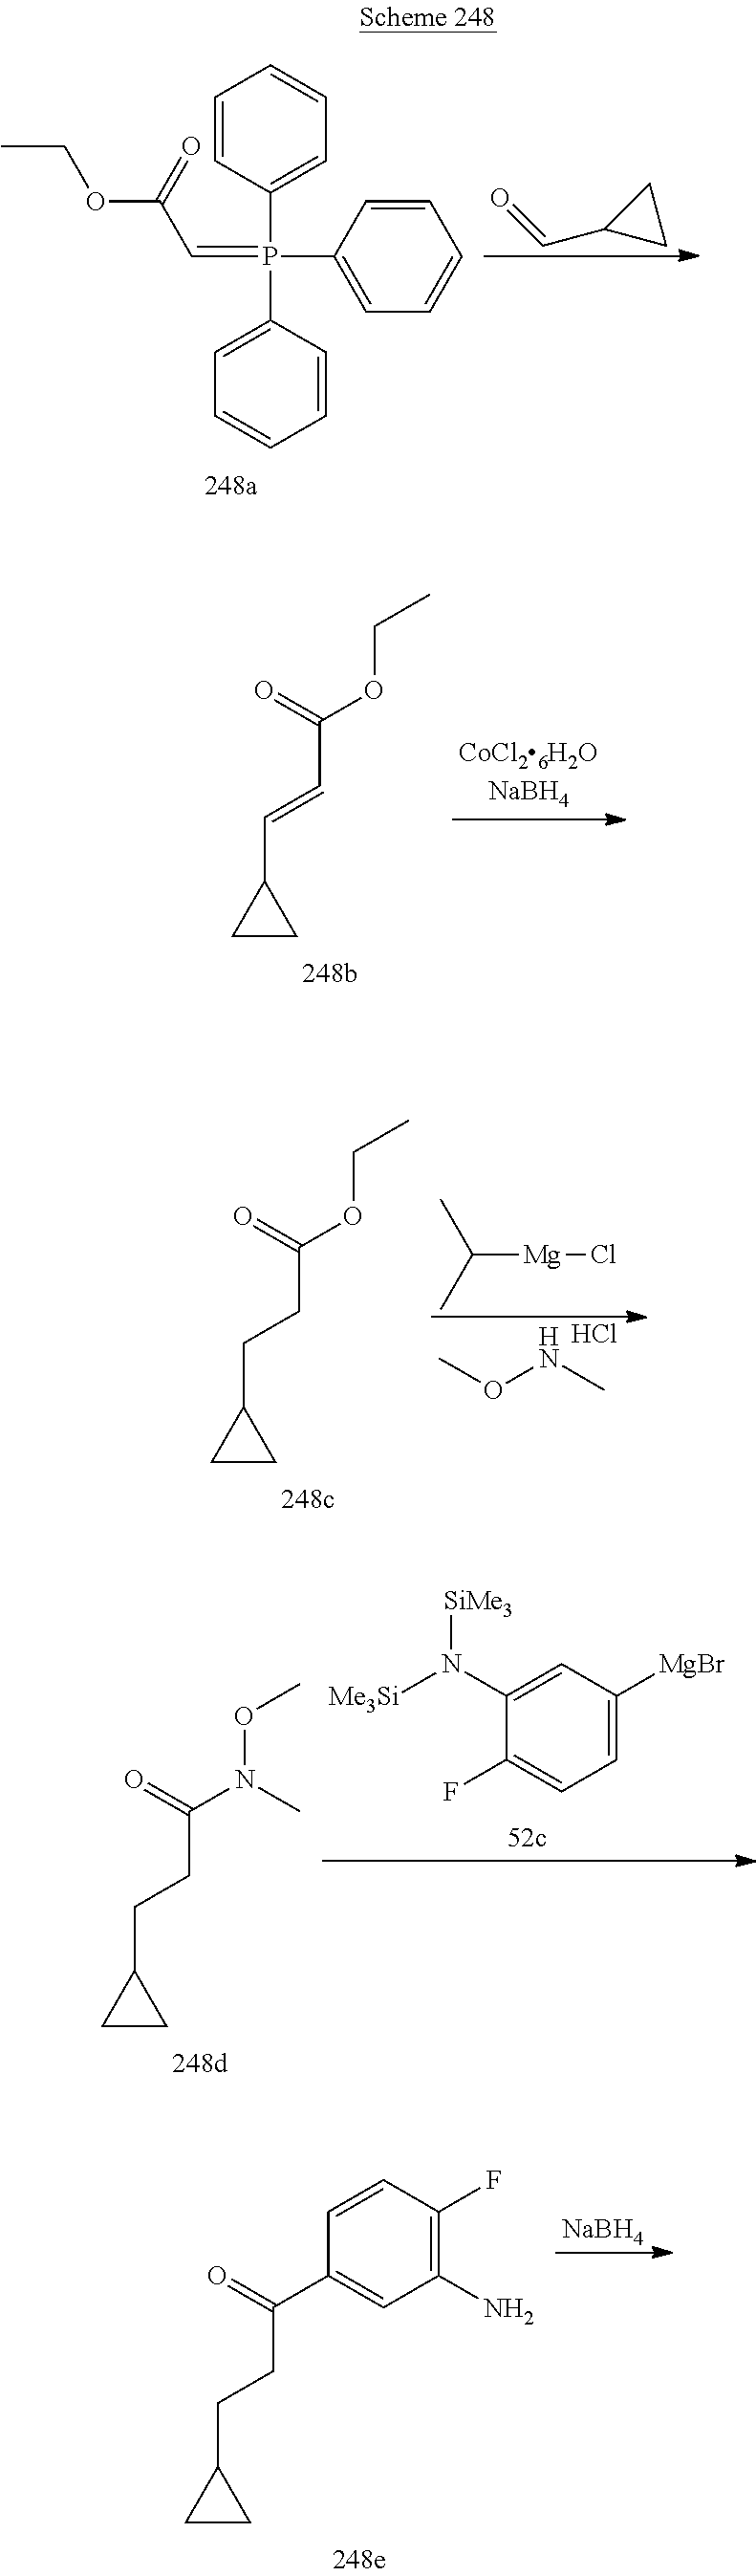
CCOC(C=P(C1=CC=CC=C1)(C1=CC=CC=C1)C1=CC=CC=C1)=O.O=CC1CC1.O=C(OCC)C=CC1CC1.O=C(OCC)CCC1CC1.CONC.Cl.C([Mg]Cl)(C)C.O=C(N(OC)C)CCC1CC1.C1(N([Me3Si])[SiMe3])=CC([MgBr])=CC=C1F.O=C(C1=CC(N)=C(F)C=C1)CCC1CC1.[NaBH4]
